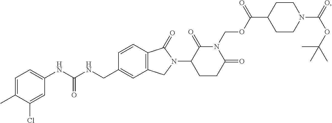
C1=C(Cl)C(C)=CC=C1NC(NCC1=CC2=C(C=C1)C(=O)N(C1CCC(=O)N(COC(C3CCN(C(=O)OC(C)(C)C)CC3)=O)C1=O)C2)=O
